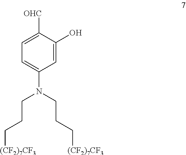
C1([OHC])=CC=C(N(CCC[(CF2)7CF3])CCC[(CF2)7CF3])C=C1O
